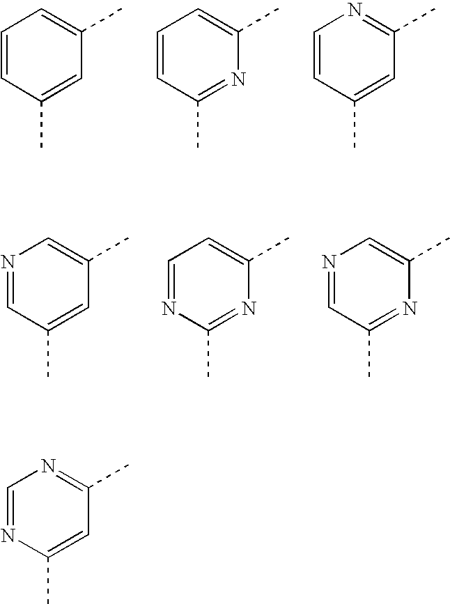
C1=CC(C)=CC(C)=C1.C1=CC(C)=NC(C)=C1.C1=CC(C)=CC(C)=N1.N1=CC(C)=CC(C)=C1.C1=NC(C)=NC(C)=C1.N1=CC(C)=NC(C)=C1.C1=NC(C)=CC(C)=N1
